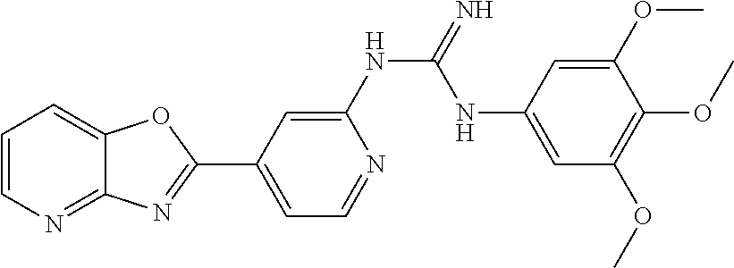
C1=C(NC(=N)NC2=CC(OC)=C(OC)C(OC)=C2)N=CC=C1C1=NC2=NC=CC=C2O1
